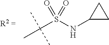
C(S(NC1CC1)(=O)=O)(C)(C)C
